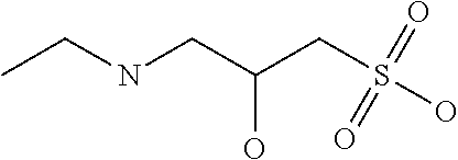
N(CC(CS(O)(=O)=O)O)CC
